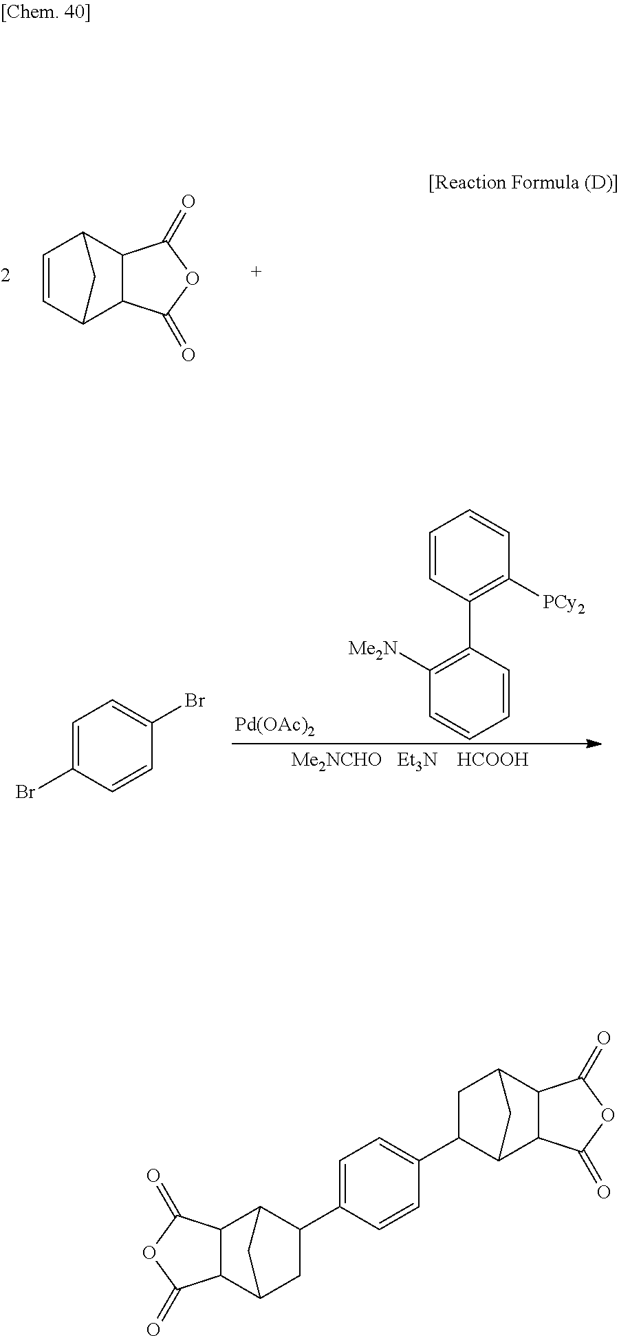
C1C(C2=CC=C(C3C4C5C(C(C3)C4)C(=O)OC5=O)C=C2)C2C3C(C1C2)C(=O)OC3=O.C1=CC2C3C(C1C2)C(=O)OC3=O.C1=C(Br)C=CC(Br)=C1.C1=CC(C2=C([Me2N])C=CC=C2)=C([PCy2])C=C1.[Pd(OAc)2]
